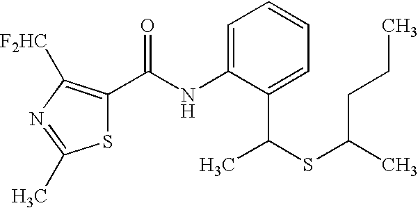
S1C(C(NC2=CC=CC=C2C(SC(C)CCC)C)=O)=C([F2HC])N=C1C
